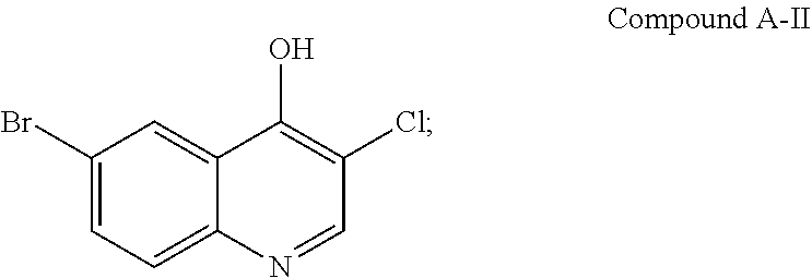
C1(Br)=CC=C2C(=C1)C(O)=C(Cl)C=N2
